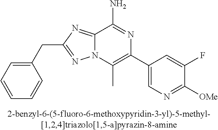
C12=NC(CC3=CC=CC=C3)=NN1C(C)=C(C1=CN=C([OMe])C(F)=C1)N=C2N
